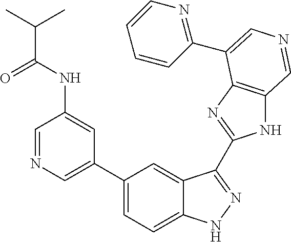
C1(C2=CN=CC(NC(C(C)C)=O)=C2)=CC=C2C(=C1)C(C1=NC3=C(N1)C=NC=C3C1=NC=CC=C1)=NN2
